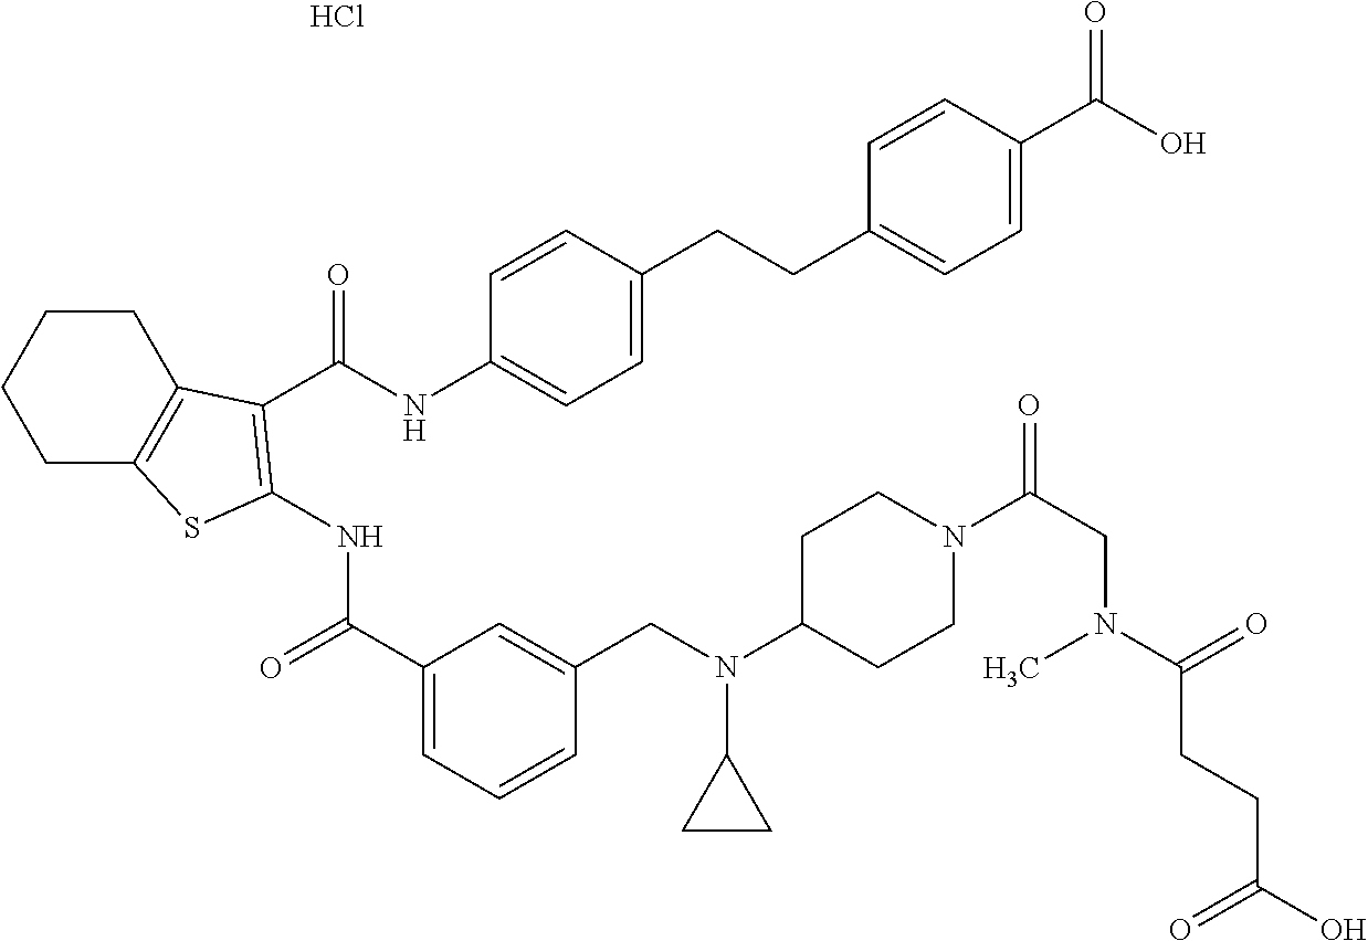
N(C(C1=CC=CC(CN(C2CCN(C(CN(C)C(CCC(=O)O)=O)=O)CC2)C2CC2)=C1)=O)C1=C(C(NC2=CC=C(CCC3=CC=C(C(O)=O)C=C3)C=C2)=O)C2=C(CCCC2)S1.Cl
